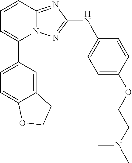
N12C(=NC(NC3=CC=C(OCCN(C)C)C=C3)=N1)C=CC=C2C1=CC=C2C(=C1)CCO2
